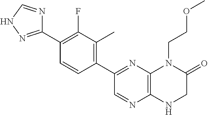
C12=C(N=C(C3=C(C)C(F)=C(C4=NNC=N4)C=C3)C=N1)N(CCOC)C(=O)CN2
